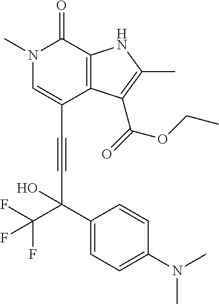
C(C1=CN(C)C(=O)C2=C1C(C(=O)OCC)=C(C)N2)#CC(C1=CC=C(N(C)C)C=C1)(C(F)(F)F)O
